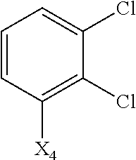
C1=CC([X4])=C(Cl)C(Cl)=C1
